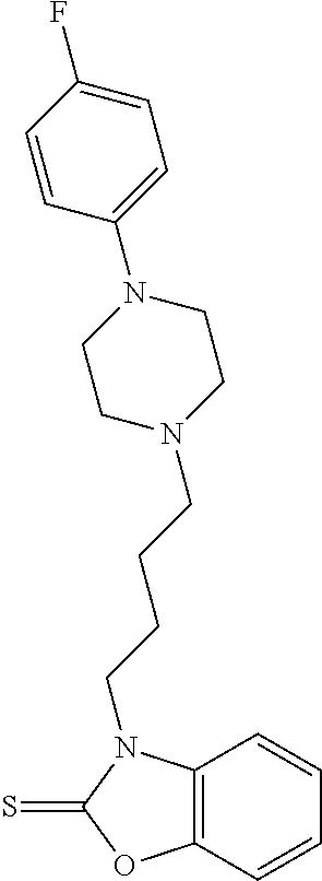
C1=CC2=C(C=C1)OC(=S)N2CCCCN1CCN(C2=CC=C(F)C=C2)CC1
